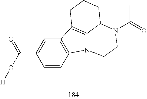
C1=CC2=C(C=C1C(O[H])=O)C1=C3N2CCN(C(=O)C)C3CCC1
